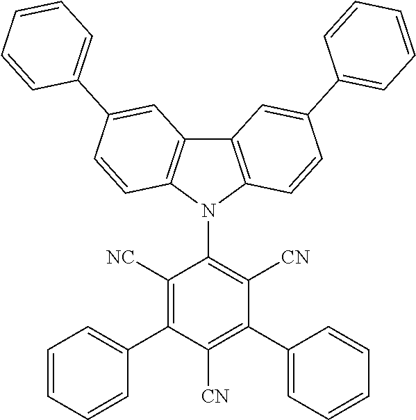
C12=C(N(C3=C([CN])C(C4=CC=CC=C4)=C([CN])C(C4=CC=CC=C4)=C3[NC])C3=C1C=C(C1=CC=CC=C1)C=C3)C=CC(C1=CC=CC=C1)=C2
